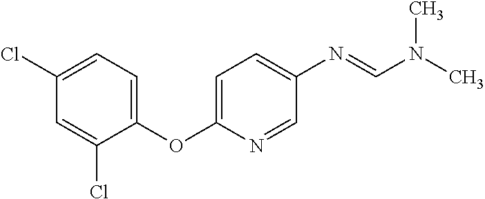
C1=C(OC2=CC=C(N=CN(C)C)C=N2)C(Cl)=CC(Cl)=C1
